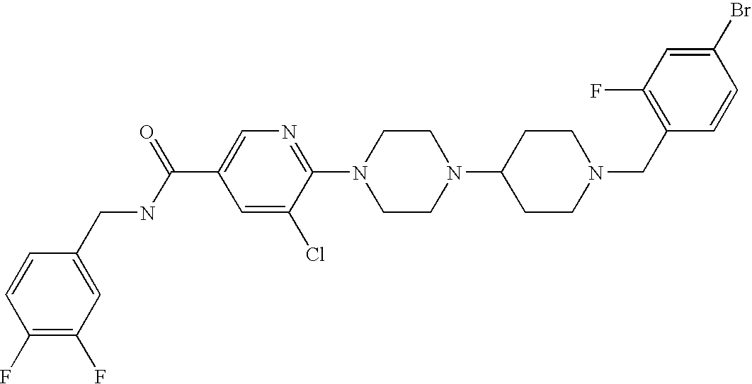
C1(Br)=CC(F)=C(CN2CCC(N3CCN(C4=NC=C(C(NCC5=CC(F)=C(F)C=C5)=O)C=C4Cl)CC3)CC2)C=C1
